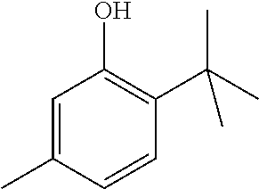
C1=C(C)C=CC(C(C)(C)C)=C1O
